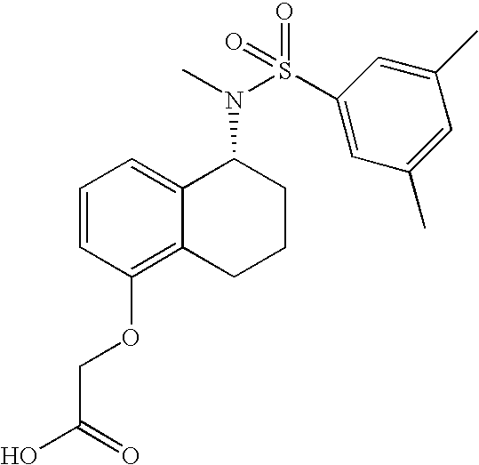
C1=CC(OCC(O)=O)=C2C(=C1)C(N(C)S(C1=CC(C)=CC(C)=C1)(=O)=O)CCC2
